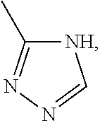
C1(C)=NN=C[NH]1
